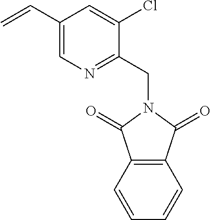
C1(C=C)=CN=C(CN2C(=O)C3=C(C2=O)C=CC=C3)C(Cl)=C1
